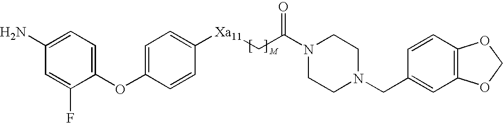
C1(OC2=CC=C([Xa11]CC(N3CCN(CC4=CC5=C(C=C4)OCO5)CC3)=O)C=C2)=CC=C(N)C=C1F
